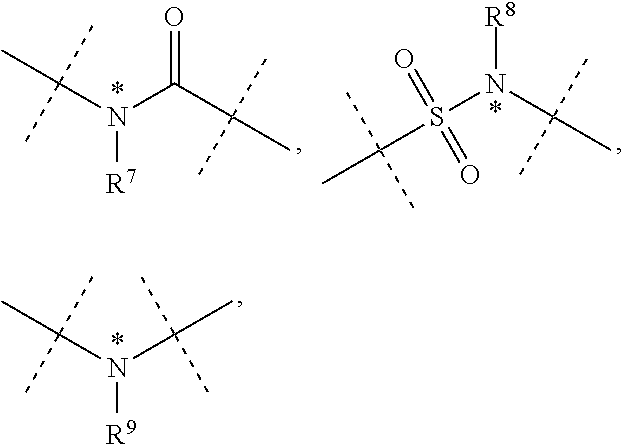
N(C(C(C)(C)C)=O)(C(C)(C)C)[R7].S(N(C(C)(C)C)[R8])(C(C)(C)C)(=O)=O.N(C(C)(C)C)(C(C)(C)C)[R9]
